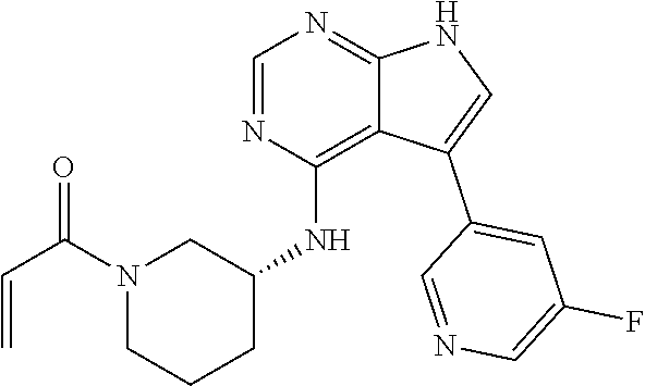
C(N1CCCC(NC2=C3C(=NC=N2)NC=C3C2=CC(F)=CN=C2)C1)(=O)C=C
